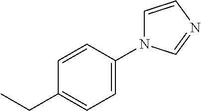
C1=C(N2C=CN=C2)C=CC(CC)=C1
